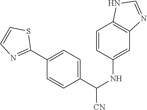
C1=CC(NC([CN])C2=CC=C(C3=NC=CS3)C=C2)=CC2=C1NC=N2
